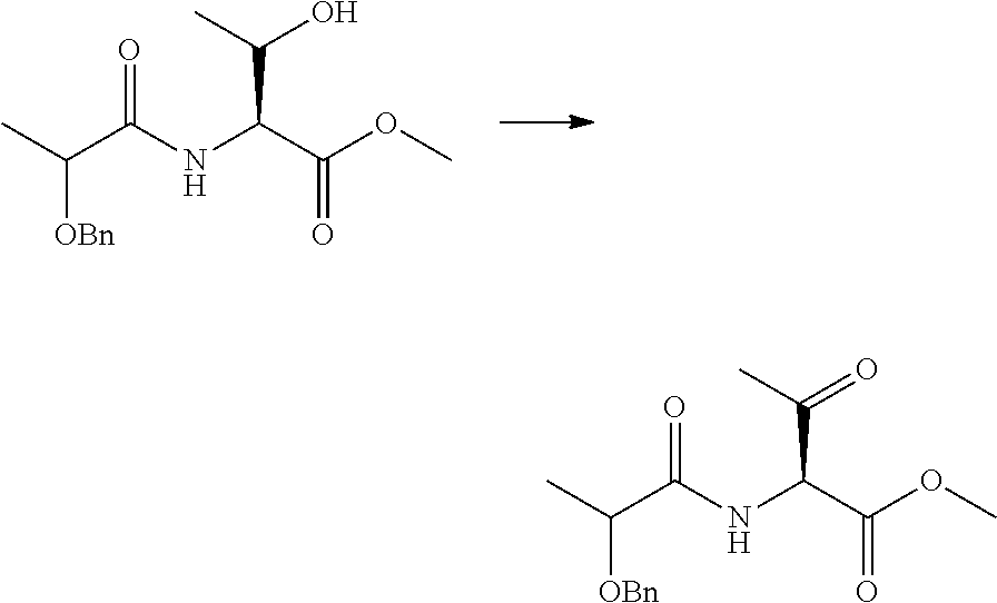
CC(C(NC(C(OC)=O)C(C)O)=O)[OBn].CC(C(NC(C(OC)=O)C(C)=O)=O)[OBn]
